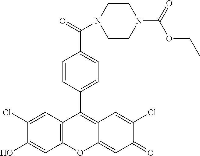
C12=C(C=C(Cl)C(O)=C1)C(C1=CC=C(C(=O)N3CCN(C(=O)OCC)CC3)C=C1)=C1C(=CC(=O)C(Cl)=C1)O2
